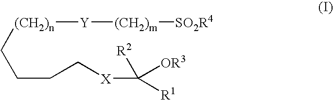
[(CH2)n]([Y][(CH2)m][SO2R4])CCCC[X]C([R2])([R1])[OR3]
